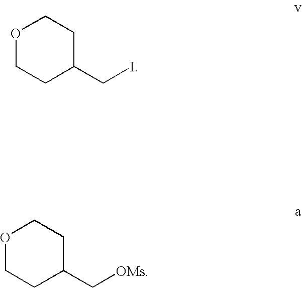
O1CCC(CI)CC1.O1CCC(C[OMs])CC1
